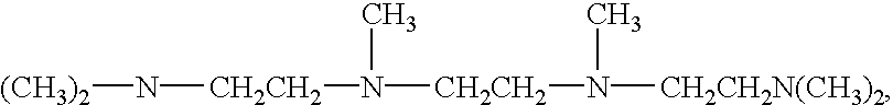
[(CH3)2]N[CH2CH2]N([CH2CH2]N([CH2CH2N(CH3)2])C)C
